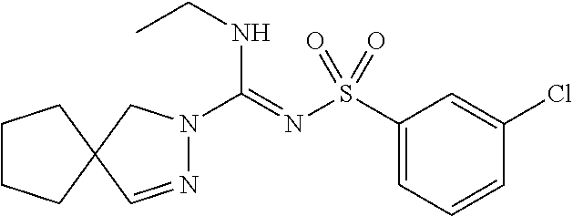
N1=CC2(CN1C(=NS(C1=CC=CC(Cl)=C1)(=O)=O)NCC)CCCC2
